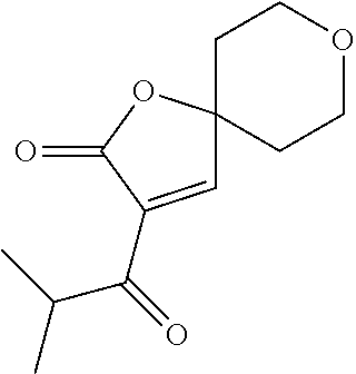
C1COCCC12C=C(C(=O)C(C)C)C(=O)O2
